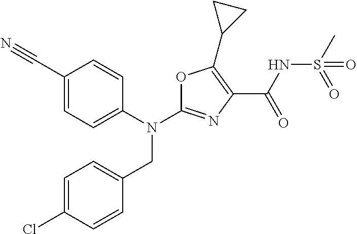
N(C1=NC(C(NS(C)(=O)=O)=O)=C(C2CC2)O1)(CC1=CC=C(Cl)C=C1)C1=CC=C(C#N)C=C1
